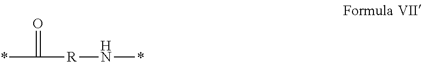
*C([R]N*)=O
